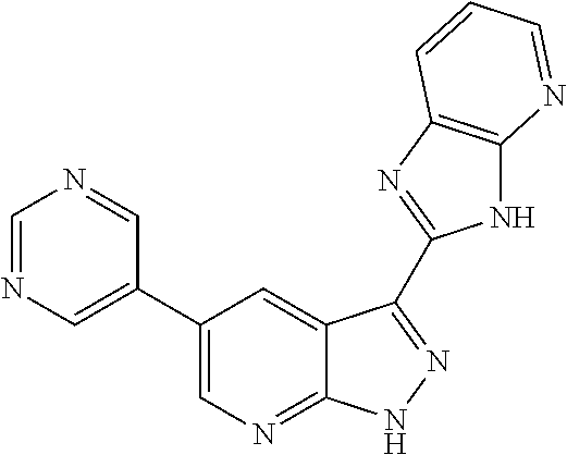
C1=NC=C(C2=CN=C3C(=C2)C(C2=NC4=C(N2)N=CC=C4)=NN3)C=N1
